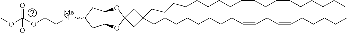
C(CCCCCCCC=CCC=CCCCCC)C1(CCCCCCCCC=CCC=CCCCCC)CC2(OC3C(O2)CC([MeN]CCOC(OC)(=O)[O-])C3)C1
